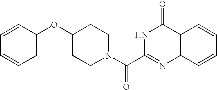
C1C(OC2=CC=CC=C2)CCN(C(C2=NC3=C(C(=O)N2)C=CC=C3)=O)C1
